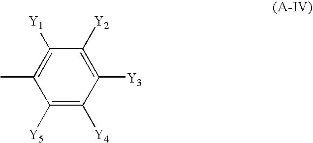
C1([Y5])=C([Y4])C([Y3])=C([Y2])C([Y1])=C1C
